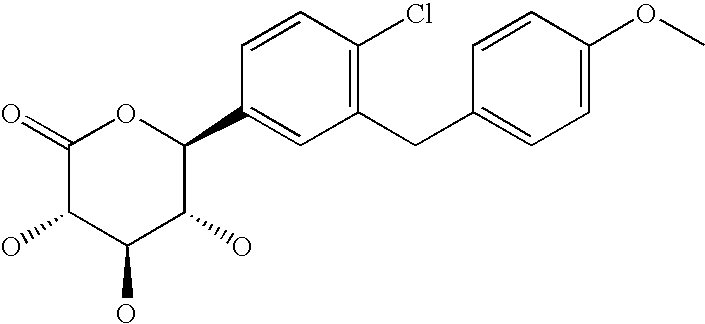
C1(=O)C(O)C(O)C(O)C(C2=CC(CC3=CC=C(OC)C=C3)=C(Cl)C=C2)O1
